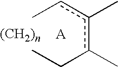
[(CH2)n].[A].Ccc(c(CC)C)C
